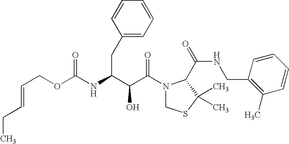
O(C(NC(C(C(N1CSC(C)(C)C1C(NCC1=C(C)C=CC=C1)=O)=O)O)CC1=CC=CC=C1)=O)CC=CCC
